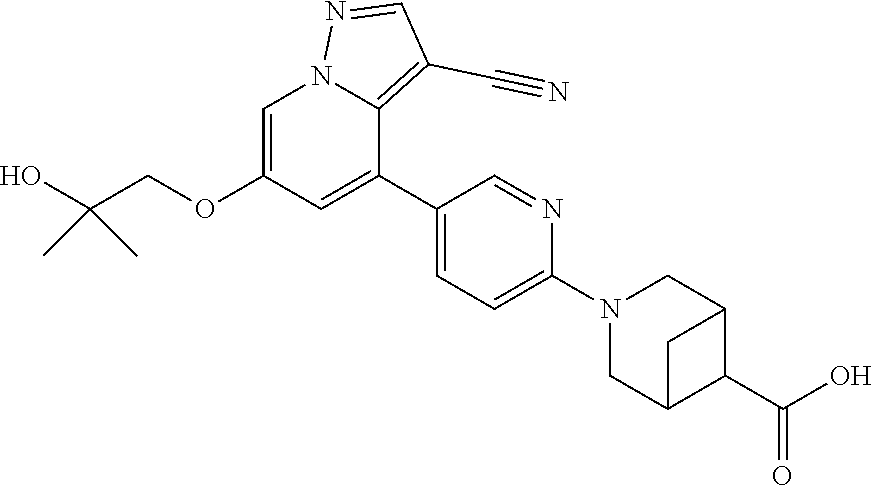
C1=C(OCC(O)(C)C)C=C(C2=CC=C(N3CC4C(C(O)=O)C(C3)C4)N=C2)C2=C(C#N)C=NN12
